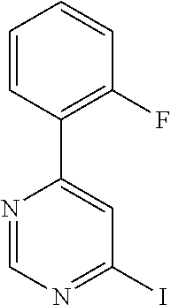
C1=CC(C2=CC(I)=NC=N2)=C(F)C=C1
